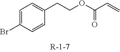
C1=C(Br)C=CC(CCOC(C=C)=O)=C1
